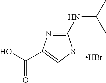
OC(=O)C1=CSC(NC(C)C)=N1.Br
